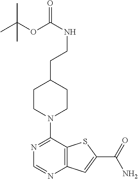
N1=C(N2CCC(CCNC(=O)OC(C)(C)C)CC2)C2=C(N=C1)C=C(C(=O)N)S2
